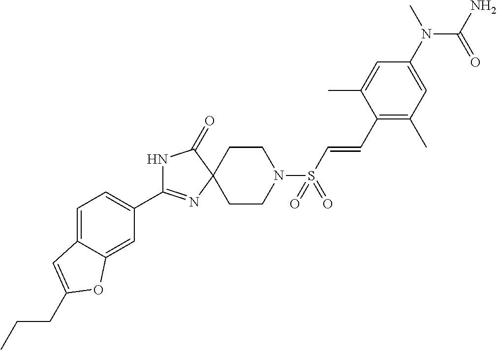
C1(C2=NC3(C(=O)N2)CCN(S(C=CC2=C(C)C=C(N(C)C(N)=O)C=C2C)(=O)=O)CC3)=CC=C2C(=C1)OC(CCC)=C2
